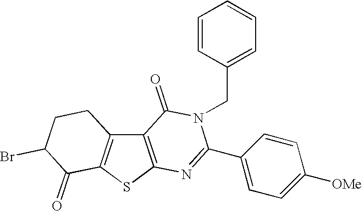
C12=C(SC3=C1CCC(Br)C3=O)N=C(C1=CC=C([OMe])C=C1)N(CC1=CC=CC=C1)C2=O
